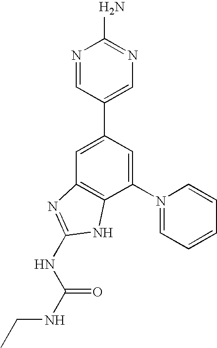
C1=C(C2=CN=C(N)N=C2)C=C(N2=CC=CC=C2)C2=C1N=C(NC(=O)NCC)N2
